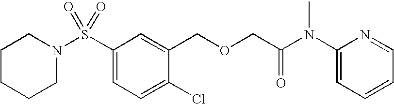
S(C1=CC=C(Cl)C(COCC(N(C2=CC=CC=N2)C)=O)=C1)(=O)(=O)N1CCCCC1
